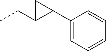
C1(C2C(CC)C2)=CC=CC=C1
